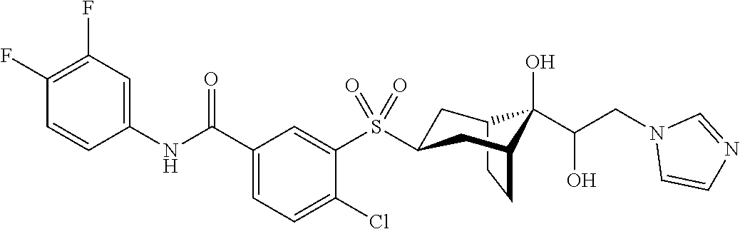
C12CCC(CC(S(C3=CC(C(NC4=CC(F)=C(F)C=C4)=O)=CC=C3Cl)(=O)=O)C1)C2(O)C(CN1C=CN=C1)O
